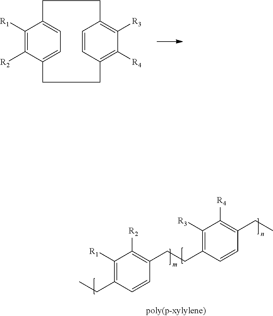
C1([R1])=C(CC)C=CC(CCC2=C([R3])C([R4])=C(CC)C=C2)=C1[R2].C1([R1])=C([R2])C2=CC=C1CCC1=C([R3])C([R4])=C(C=C1)CC2
